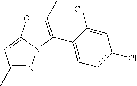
N1=C(C)C=C2N1C(C1=CC=C(Cl)C=C1Cl)=C(C)O2
